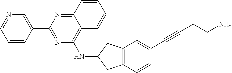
C1=CC(C2=NC(NC3CC4=C(C3)C=C(C#CCCN)C=C4)=C3C(=N2)C=CC=C3)=CN=C1
